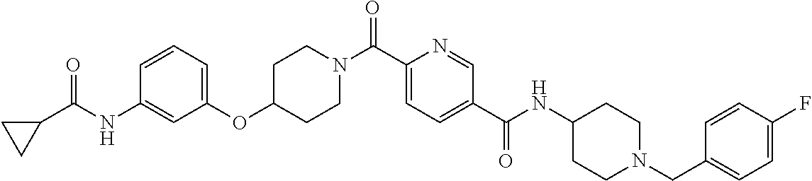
C1CN(C(C2=CC=C(C(=O)NC3CCN(CC4=CC=C(F)C=C4)CC3)C=N2)=O)CCC1OC1=CC=CC(NC(=O)C2CC2)=C1
